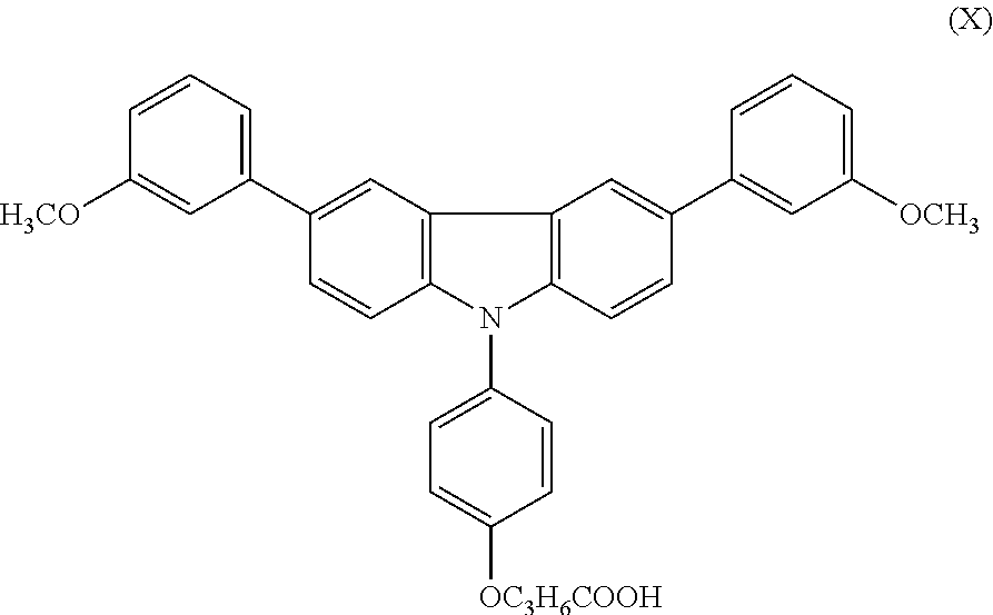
C12=C(C=C(C3=CC=CC([H3CO])=C3)C=C1)C1=C(N2C2=CC=C([OC3H6COOH])C=C2)C=CC(C2=CC([OCH3])=CC=C2)=C1
